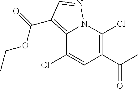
C12=C(C(OCC)=O)C=NN1C(Cl)=C(C(=O)C)C=C2Cl
